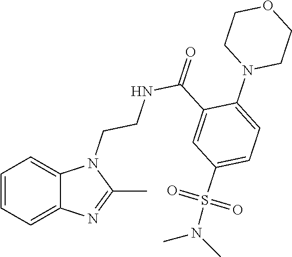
C1=CC=C2C(=C1)N(CCNC(C1=CC(S(N(C)C)(=O)=O)=CC=C1N1CCOCC1)=O)C(C)=N2
